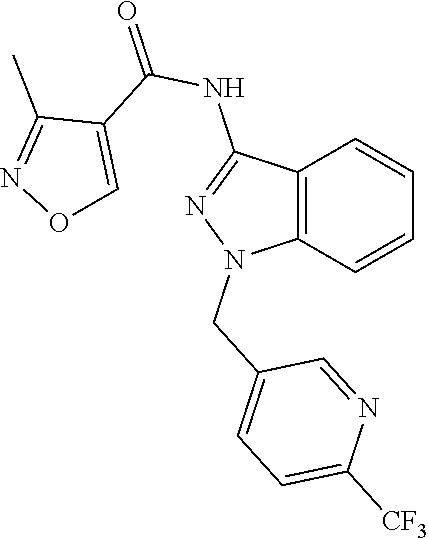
C12=C(C=CC=C1)N(CC1=CC=C([CF3])N=C1)N=C2NC(=O)C1=CON=C1C
